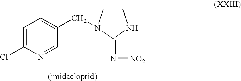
C1=C(Cl)N=CC(CN2CCNC2=N[NO2])=C1
